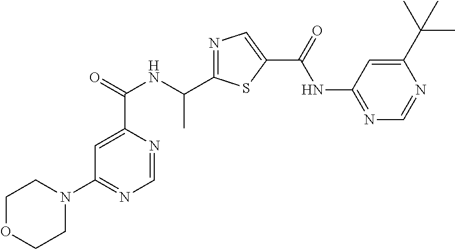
C1=NC(C(=O)NC(C2=NC=C(C(=O)NC3=NC=NC(C(C)(C)C)=C3)S2)C)=CC(N2CCOCC2)=N1
